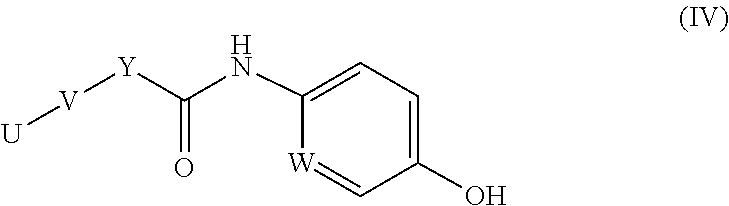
[U][V][Y]C(NC1=CC=C(O)C=[W]1)=O
